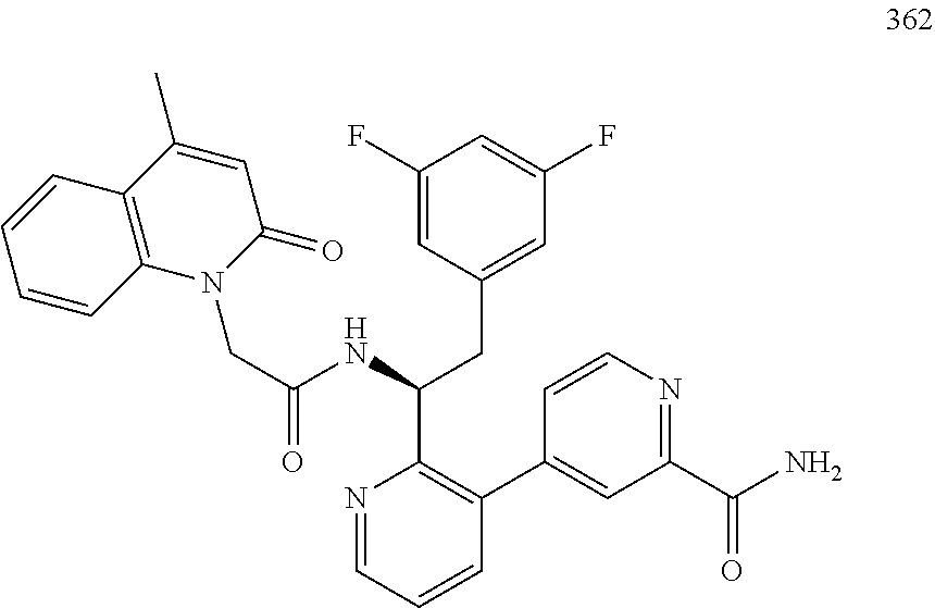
N1(CC(NC(C2=C(C3=CC(C(N)=O)=NC=C3)C=CC=N2)CC2=CC(F)=CC(F)=C2)=O)C(=O)C=C(C)C2=C1C=CC=C2
